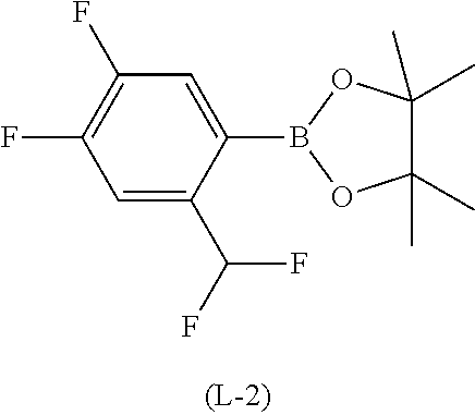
C1=C(C(F)F)C(B2OC(C)(C)C(C)(C)O2)=CC(F)=C1F
